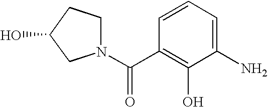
C1=CC(C(N2CCC(O)C2)=O)=C(O)C(N)=C1
